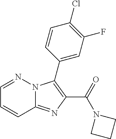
C12=NC(C(=O)N3CCC3)=C(C3=CC(F)=C(Cl)C=C3)N1N=CC=C2
